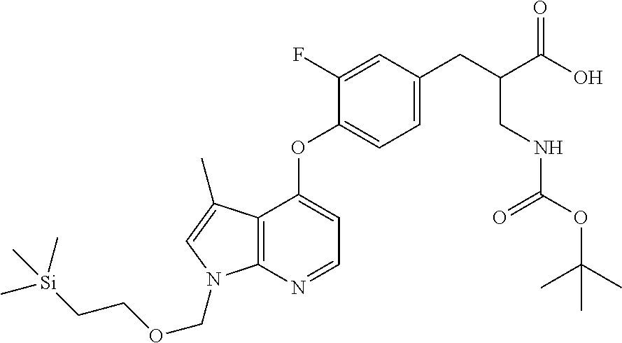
C12=C(N=CC=C1OC1=CC=C(CC(C(=O)O)CNC(=O)OC(C)(C)C)C=C1F)N(COCC[Si](C)(C)C)C=C2C
